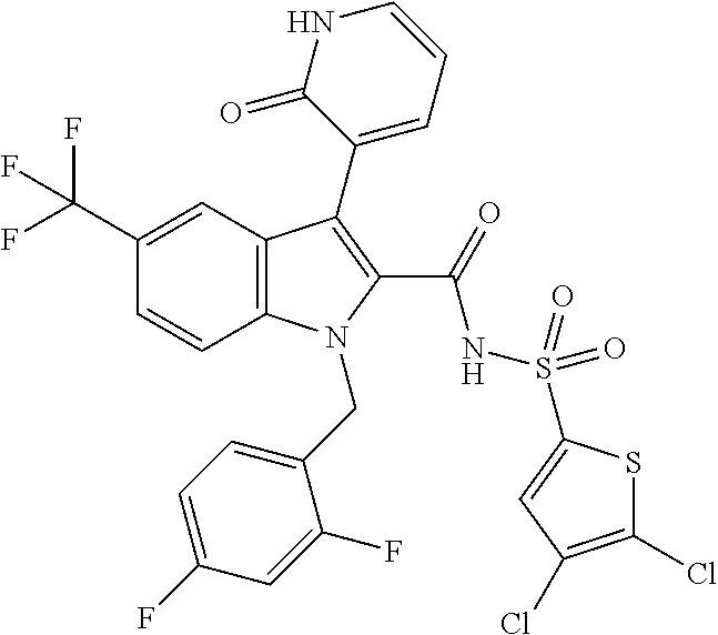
C1(C(F)(F)F)=CC2=C(C=C1)N(CC1=CC=C(F)C=C1F)C(C(=O)NS(=O)(=O)C1=CC(Cl)=C(Cl)S1)=C2C1=CC=CNC1=O
